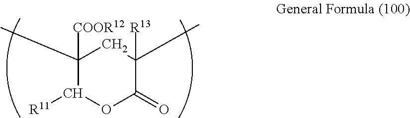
C1([COOR12])(C)C([R11])OC(=O)C([R13])(C)C1
